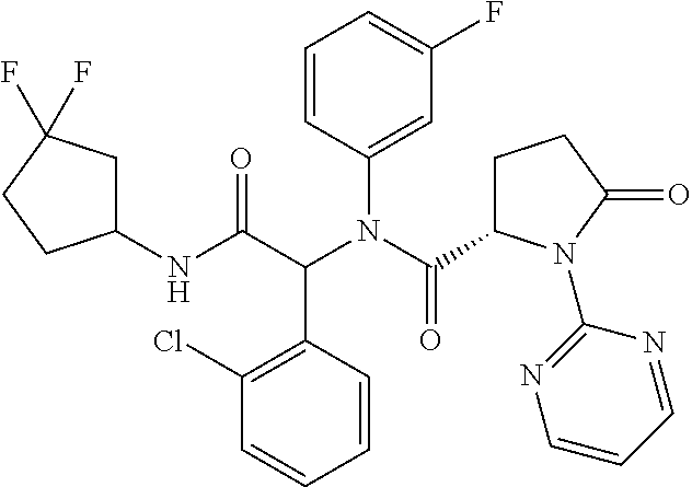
C1(Cl)=C(C(C(NC2CC(F)(F)CC2)=O)N(C(C2CCC(=O)N2C2=NC=CC=N2)=O)C2=CC(F)=CC=C2)C=CC=C1
